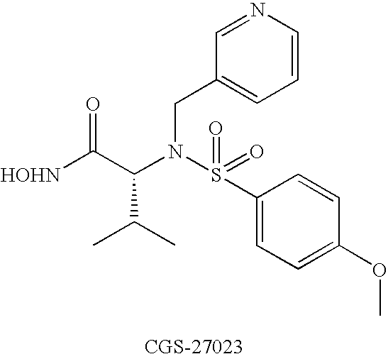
[HOHN]C(C(N(S(=O)(=O)C1=CC=C(OC)C=C1)CC1=CC=CN=C1)C(C)C)=O
